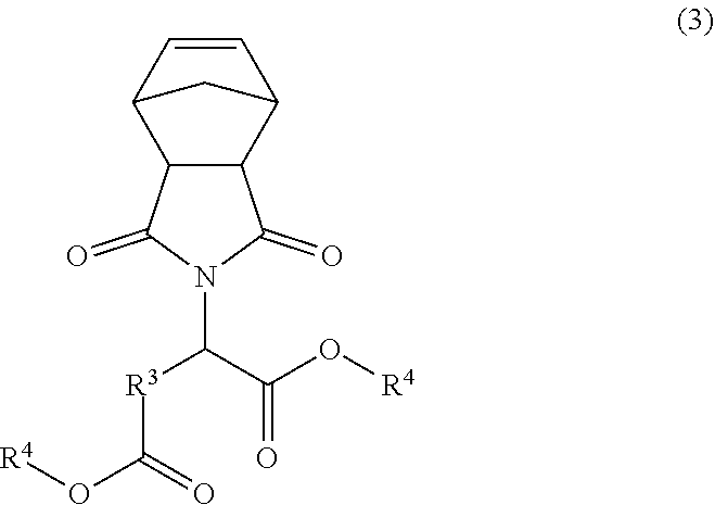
C12C3C=CC(C1C(=O)N(C(C(O[R4])=O)[R3]C(O[R4])=O)C2=O)C3
